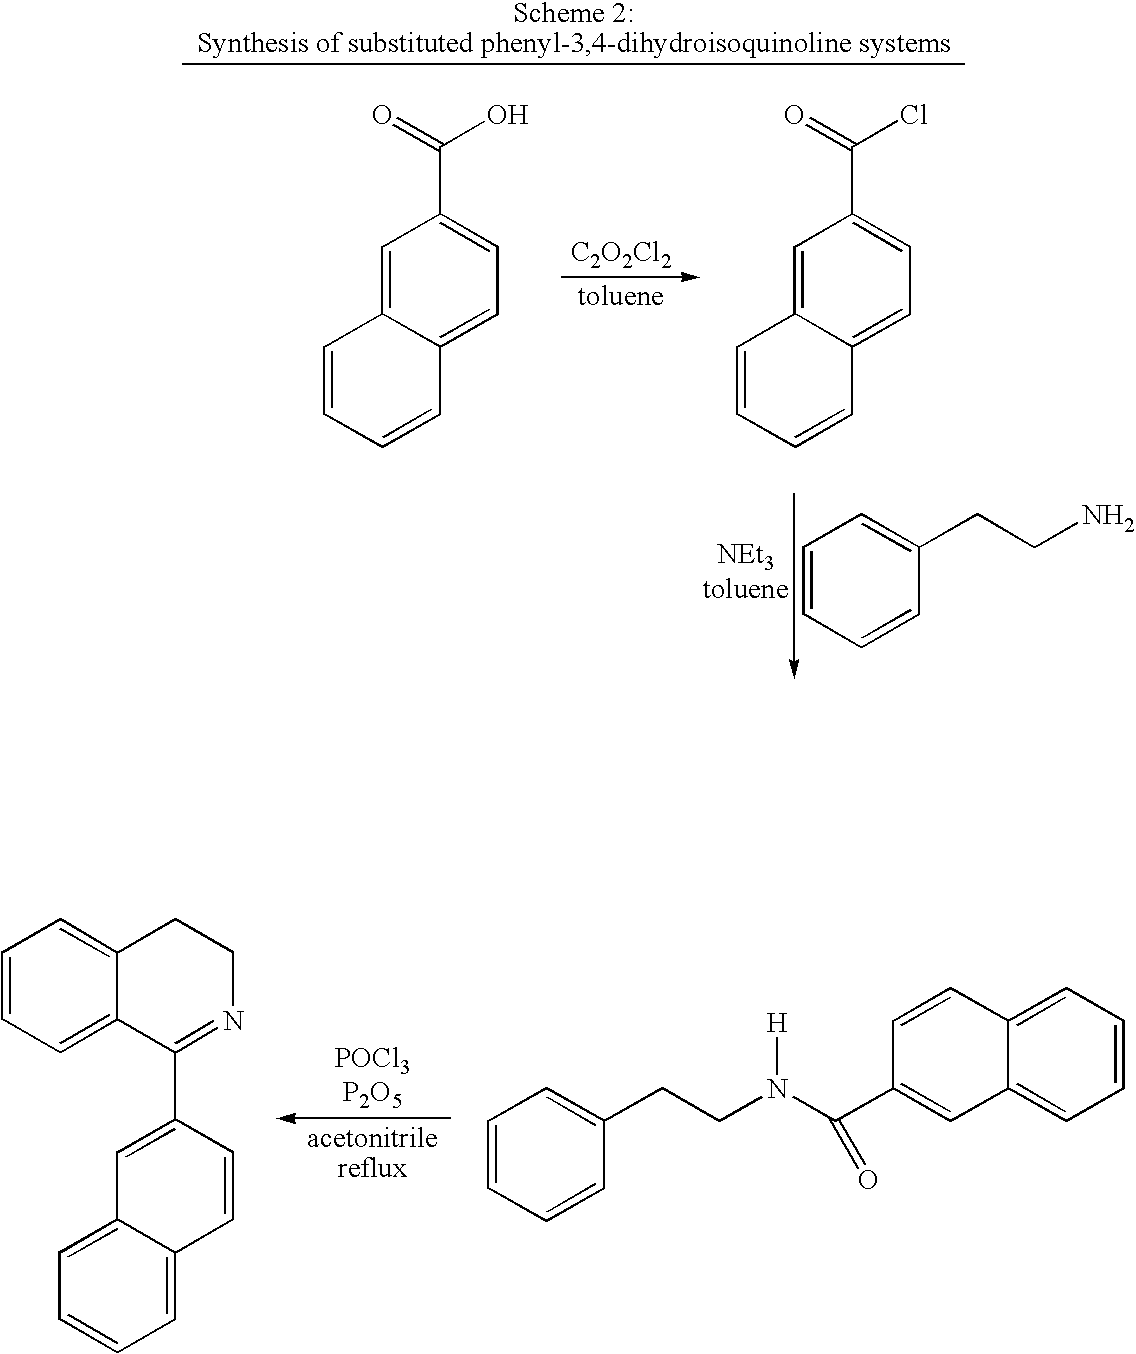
[C2O2Cl2].C1=CC=CC(CCN)=C1.C1=C2C(=CC=C1C(O)=O)C=CC=C2.C1=C2C(=CC=C1C(Cl)=O)C=CC=C2.C1=CC=C2C(=C1)CCN=C2C1=CC2=CC=CC=C2C=C1.C1=CC=CC(CCN(C(C2=CC3=CC=CC=C3C=C2)=O)[H])=C1
